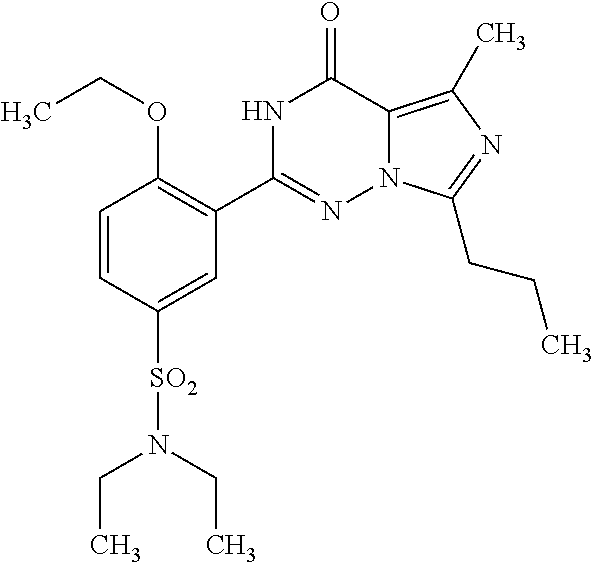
C1=CC([SO2]N(CC)CC)=CC(C2=NN3C(=C(C)N=C3CCC)C(=O)N2)=C1OCC
